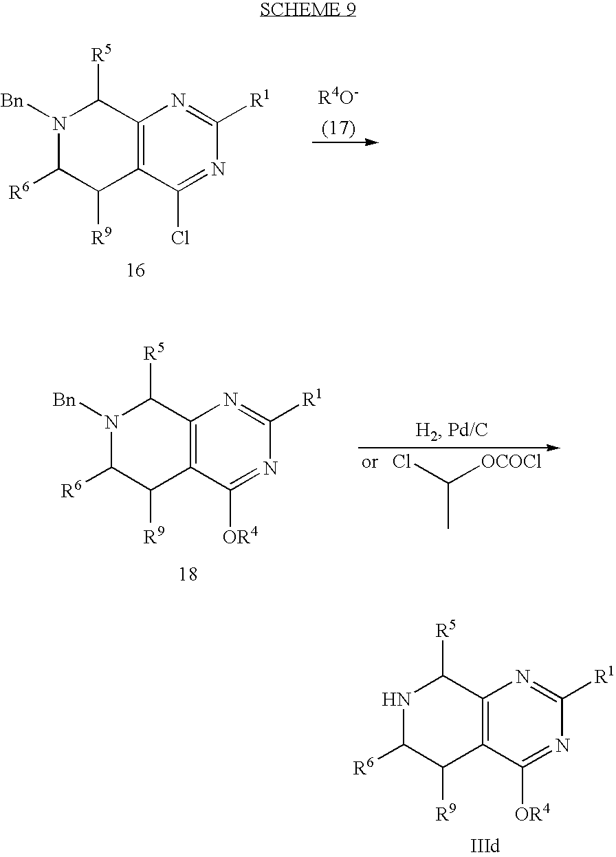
C12=C(C([OR4])=NC([R1])=N1)C([R9])C([R6])NC2[R5].C12=C(C(Cl)=NC([R1])=N1)C([R9])C([R6])N([Bn])C2[R5].C12=C(C([OR4])=NC([R1])=N1)C([R9])C([R6])N([Bn])C2[R5].ClC([OCOCl])C
